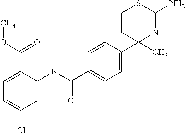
C1CC(C)(C2=CC=C(C(NC3=CC(Cl)=CC=C3C(OC)=O)=O)C=C2)N=C(N)S1
